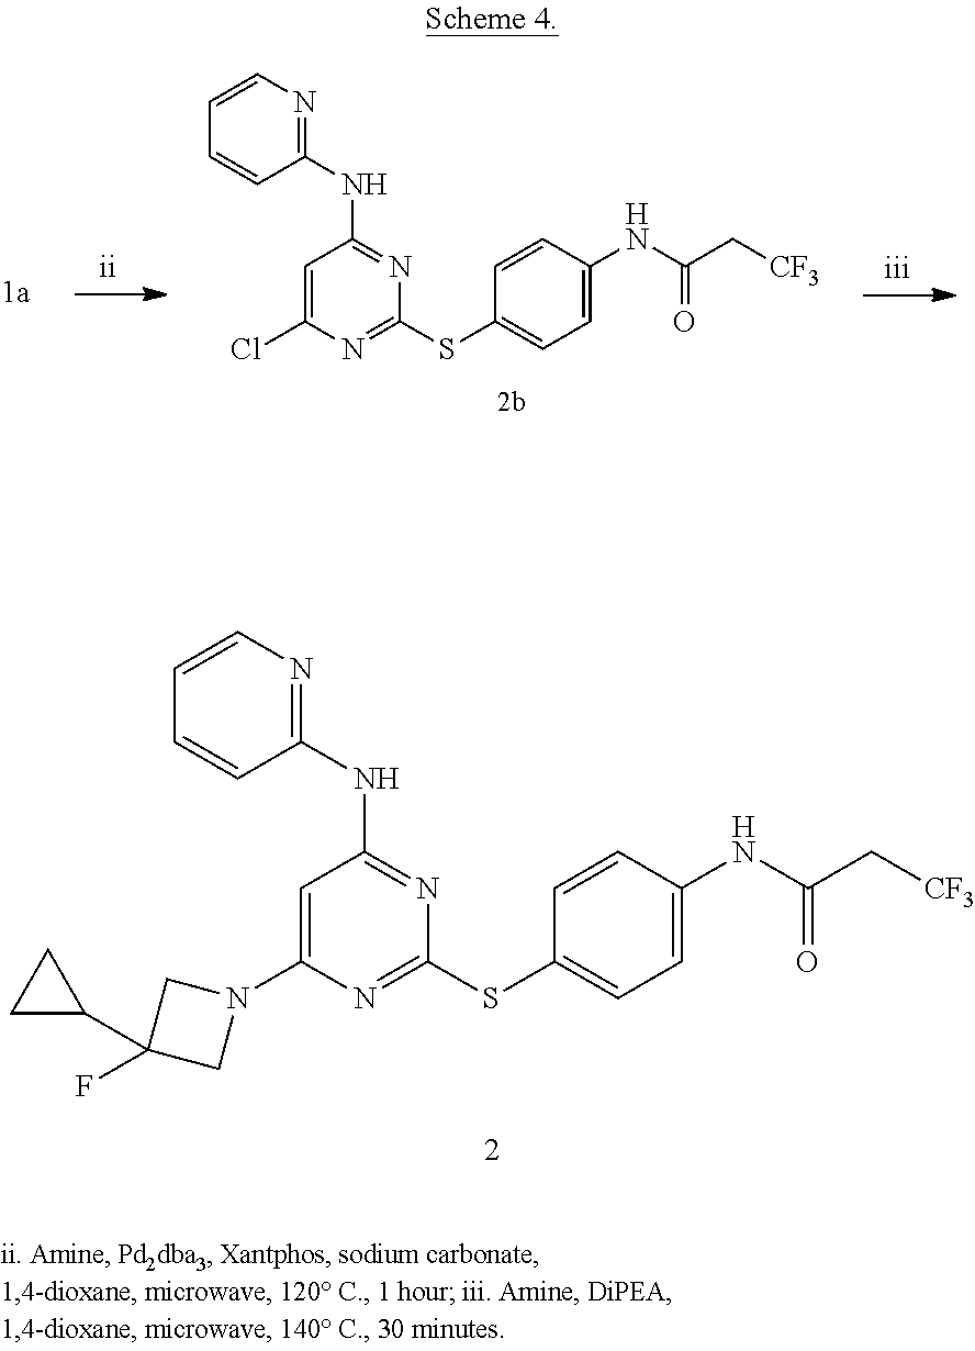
C1=C(N2CC(C3CC3)(F)C2)N=C(SC2=CC=C(NC(C[CF3])=O)C=C2)N=C1NC1=NC=CC=C1.C1=C(Cl)N=C(SC2=CC=C(NC(C[CF3])=O)C=C2)N=C1NC1=NC=CC=C1
